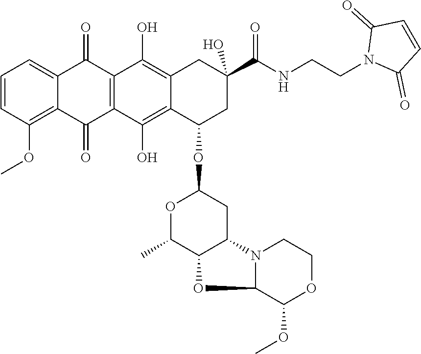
C1=CC(OC)=C2C(=C1)C(=O)C1=C(C2=O)C(O)=C2C(=C1O)CC(C(NCCN1C(=O)C=CC1=O)=O)(O)CC2OC1OC(C)C2C(C1)N1C(O2)C(OC)OCC1
